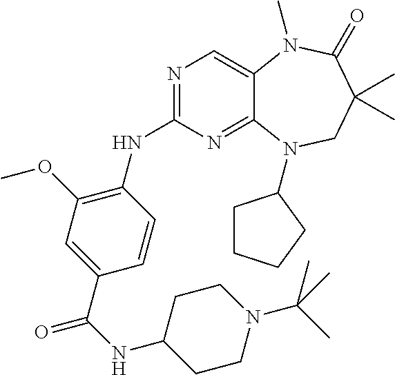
N1=C(NC2=C(OC)C=C(C(NC3CCN(C(C)(C)C)CC3)=O)C=C2)N=C2C(=C1)N(C)C(=O)C(C)(C)CN2C1CCCC1
